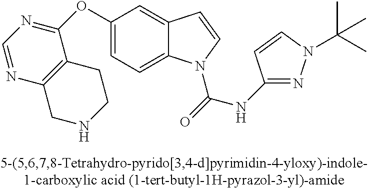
C1(OC2=NC=NC3=C2CCNC3)=CC=C2C(=C1)C=CN2C(=O)NC1=NN(C(C)(C)C)C=C1
